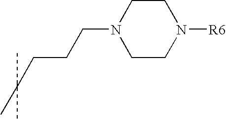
C1CN(CCCC(C)(C)C)CCN1[R6]
